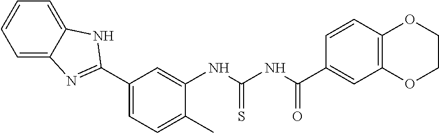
C1(C2=NC3=CC=CC=C3N2)=CC=C(C)C(NC(NC(C2=CC3=C(C=C2)OCCO3)=O)=S)=C1
